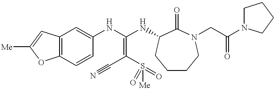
C12=C(C=CC(NC(NC3C(=O)N(CC(N4CCCC4)=O)CCCC3)=C(C#N)S(=O)(=O)[Me])=C1)OC([Me])=C2
